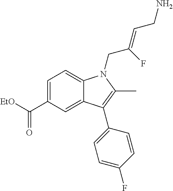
C1=C(C([EtO])=O)C=C2C(=C1)N(CC(=CCN)F)C(C)=C2C1=CC=C(F)C=C1
